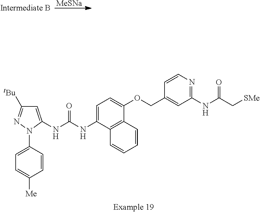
C1=C(N2C(NC(NC3=CC=C(OCC4=CC(NC(C[SMe])=O)=NC=C4)C4=C3C=CC=C4)=O)=CC([tBu])=N2)C=CC([Me])=C1.[MeSNa]
